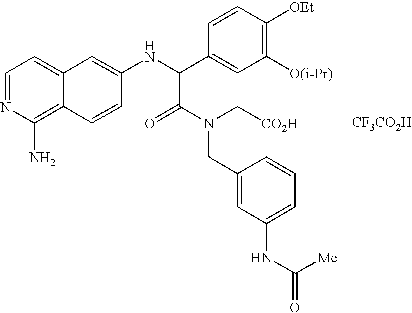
C1=NC(N)=C2C(=C1)C=C(NC(C1=CC([O(i-Pr)])=C([OEt])C=C1)C(=O)N(CC1=CC(NC(=O)[Me])=CC=C1)C[CO2H])C=C2.[CF3CO2H]
